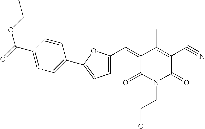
C1(=CC2=CC=C(C3=CC=C(C(=O)OCC)C=C3)O2)C(=O)N(CCO)C(=O)C(C#N)=C1C
